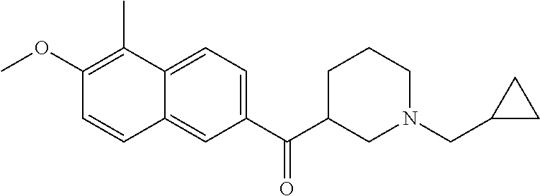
C1(OC)=C(C)C2=CC=C(C(C3CN(CC4CC4)CCC3)=O)C=C2C=C1
